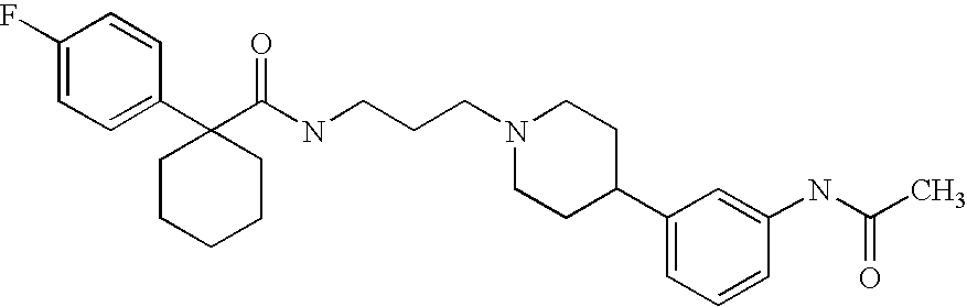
C1(F)=CC=C(C2(C(NCCCN3CCC(C4=CC=CC(NC(C)=O)=C4)CC3)=O)CCCCC2)C=C1
